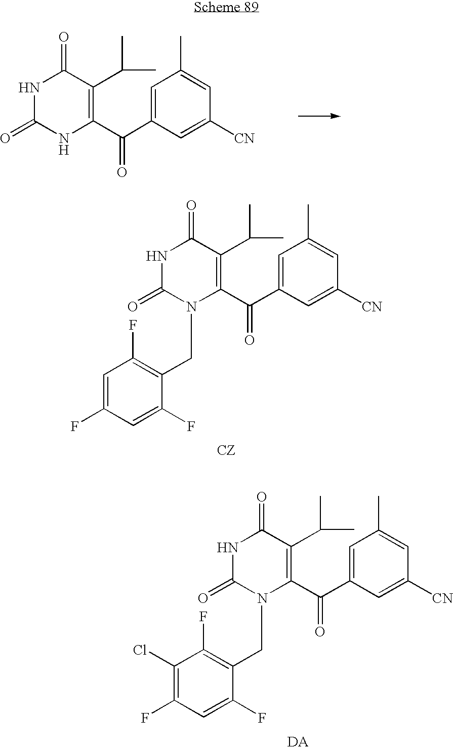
N1C(C(C2=CC(C)=CC([CN])=C2)=O)=C(C(C)C)C(=O)NC1=O.C1=C(F)C=C(F)C(CN2C(C(C3=CC(C)=CC([CN])=C3)=O)=C(C(C)C)C(=O)NC2=O)=C1F.C1(Cl)=C(F)C=C(F)C(CN2C(C(C3=CC(C)=CC([CN])=C3)=O)=C(C(C)C)C(=O)NC2=O)=C1F
